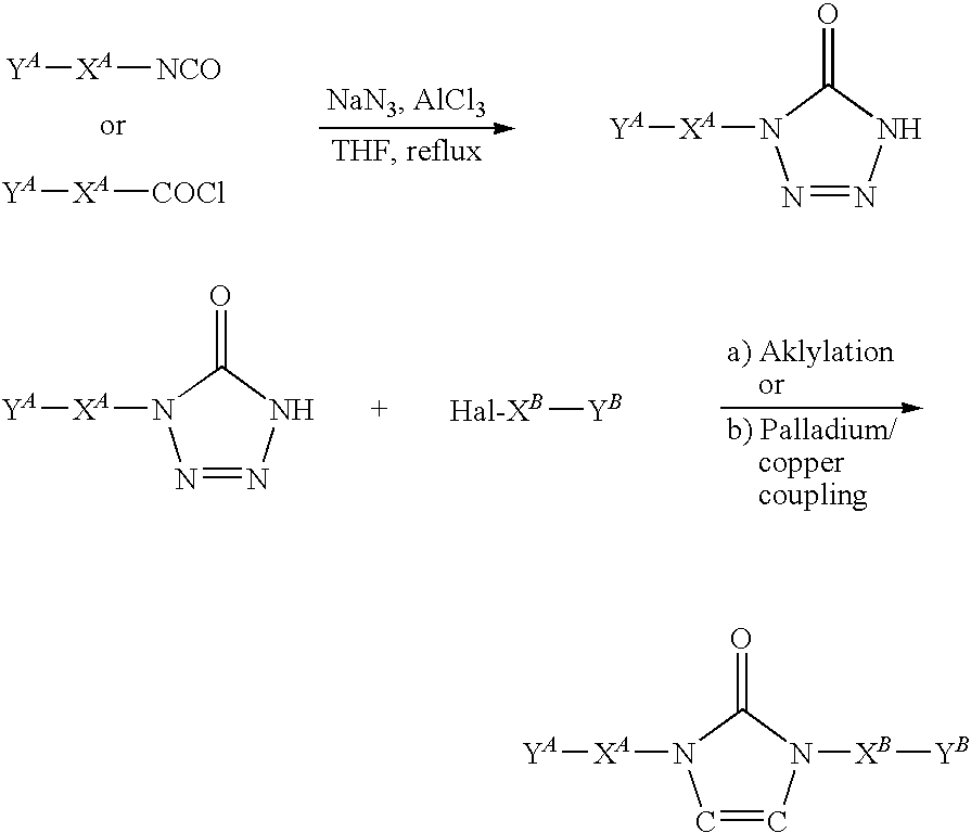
[YA][XA][NCO].[YA][XA][COCl].N1=NNC(=O)N1[XA][YA].N1=NNC(=O)N1[XA][YA].[YB][Hal-XB].C1=CN([XB][YB])C(=O)N1[XA][YA]
